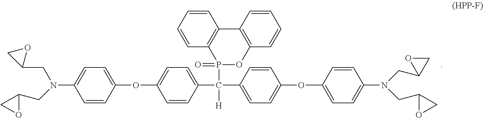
C1=CC(C(P2(=O)OC3=C(C4=C2C=CC=C4)C=CC=C3)([H])C2=CC=C(OC3=CC=C(N(CC4CO4)CC4OC4)C=C3)C=C2)=CC=C1OC1=CC=C(N(CC2OC2)CC2CO2)C=C1
